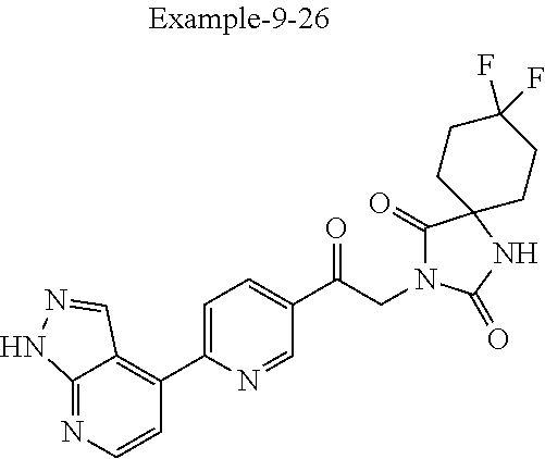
C12=NC=CC(C3=CC=C(C(CN4C(=O)C5(NC4=O)CCC(F)(F)CC5)=O)C=N3)=C1C=NN2
